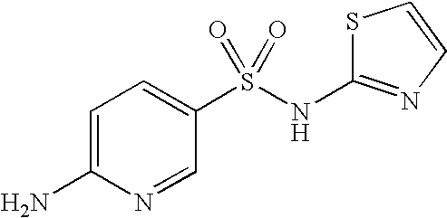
S1C(NS(C2=CC=C(N)N=C2)(=O)=O)=NC=C1
